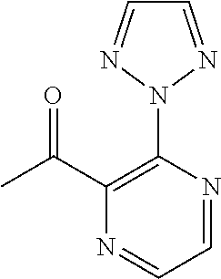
C1(N2N=CC=N2)=C(C(C)=O)N=CC=N1
